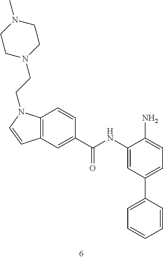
C12=C(C=C(C(NC3=CC(C4=CC=CC=C4)=CC=C3N)=O)C=C1)C=CN2CCN1CCN(C)CC1
